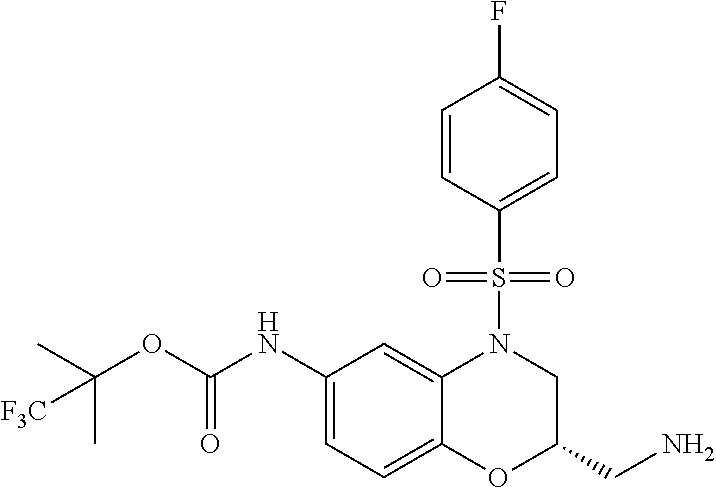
N(C(OC(C)(C)[F3C])=O)C1=CC=C2C(=C1)N(S(C1=CC=C(F)C=C1)(=O)=O)CC(CN)O2
